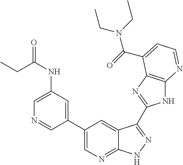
C1(C2=CN=C3C(=C2)C(C2=NC4=C(N2)N=CC=C4C(N(CC)CC)=O)=NN3)=CC(NC(=O)CC)=CN=C1
